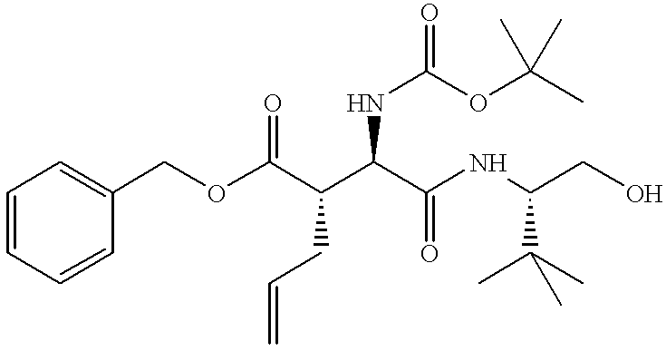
N(C(C(C(OCC1=CC=CC=C1)=O)CC=C)C(NC(CO)C(C)(C)C)=O)C(=O)OC(C)(C)C
